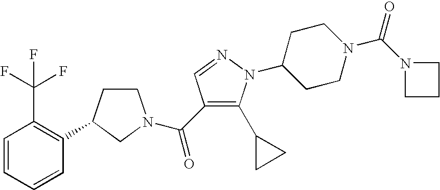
C1=CC=CC(C2CCN(C(=O)C3=C(C4CC4)N(C4CCN(C(N5CCC5)=O)CC4)N=C3)C2)=C1C(F)(F)F
